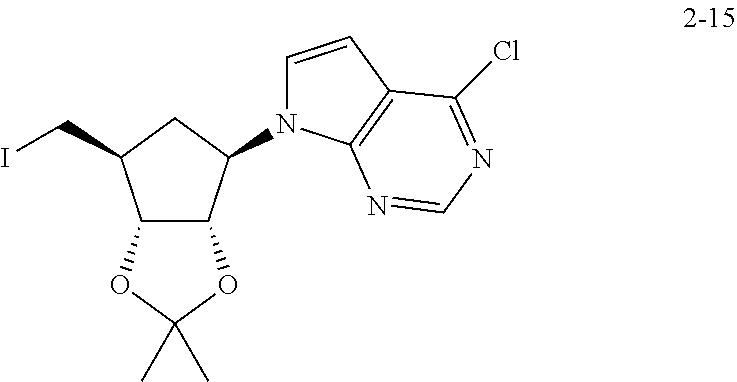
C12C(C(N3C=CC4=C3N=CN=C4Cl)CC1CI)OC(C)(C)O2
